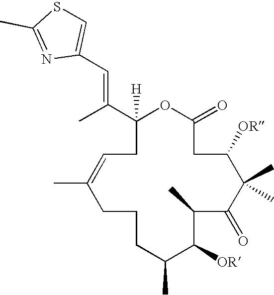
C1(C(C)=CC2=CSC(C)=N2)([H])OC(=O)CC([OR])C(C)(C)C(=O)C(C)C([OR])C(C)CCCC(C)=CC1
